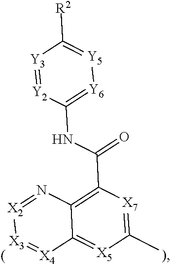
[Y3]1=[Y2]C(NC(C2=C3C(=[X5]C(C)=[X7]2)[X4]=[X3][X2]=N3)=O)=[Y6][Y5]=C1[R2]
